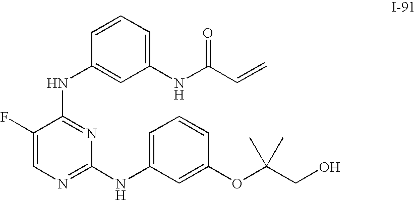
C1(NC(C=C)=O)=CC=CC(NC2=NC(NC3=CC=CC(OC(CO)(C)C)=C3)=NC=C2F)=C1
